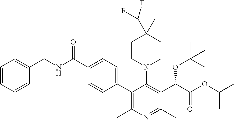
C1(C2=C(C)N=C(C)C(C(OC(C)(C)C)C(=O)OC(C)C)=C2N2CCC3(CC2)C(F)(F)C3)=CC=C(C(NCC2=CC=CC=C2)=O)C=C1
